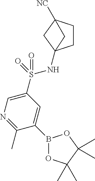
B1(C2=CC(S(=O)(=O)NC34CCC([NC])(C3)C4)=CN=C2C)OC(C)(C)C(C)(C)O1
